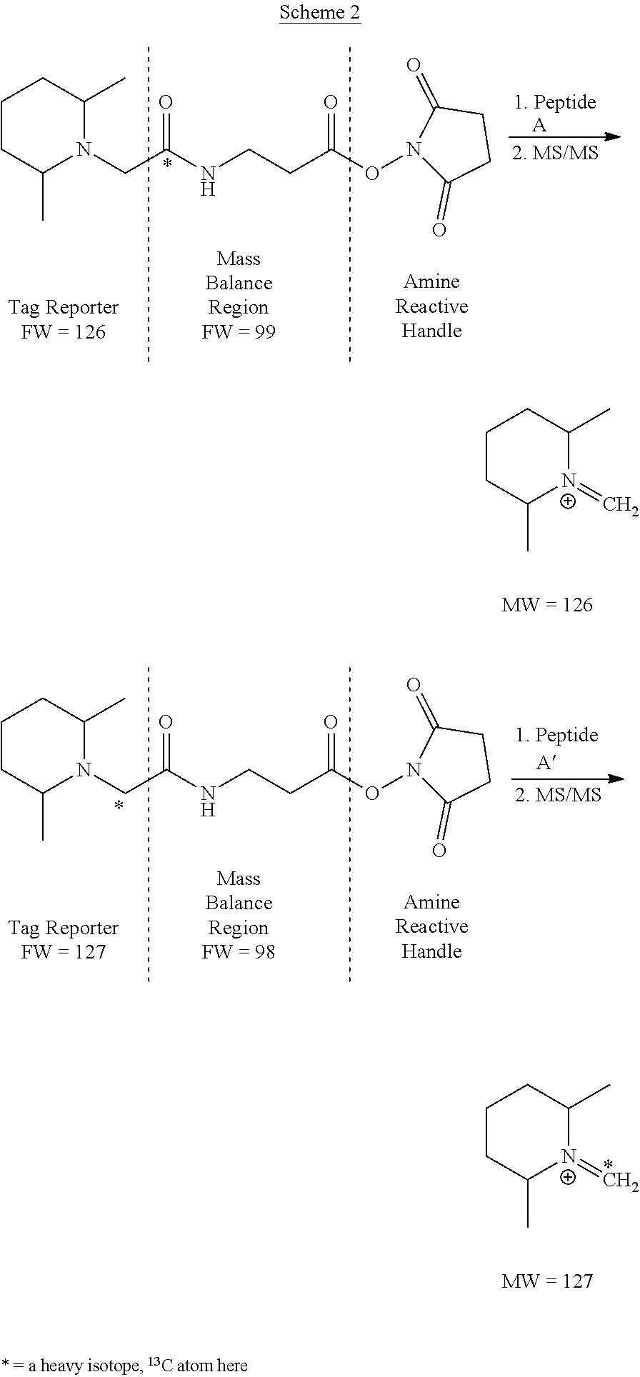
C1CC(C)[N+](=C)C(C)C1.C1CC(C)[N+](=C)C(C)C1.[A].C1CC(C)N(CC(NCCC(ON2C(=O)CCC2=O)=O)=O)C(C)C1.C1CC(C)N(CC(NCCC(ON2C(=O)CCC2=O)=O)=O)C(C)C1
